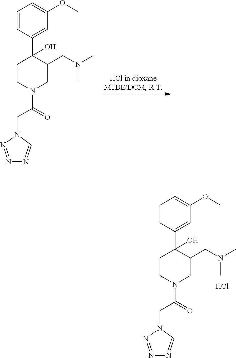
C(N1CC(CN(C)C)C(C2=CC(OC)=CC=C2)(O)CC1)(=O)CN1N=NN=C1.Cl.C(N1CC(CN(C)C)C(C2=CC(OC)=CC=C2)(O)CC1)(=O)CN1N=NN=C1
